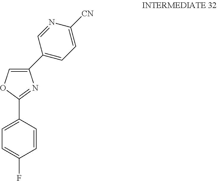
C1=CC(C2=NC(C3=CC=C([CN])N=C3)=CO2)=CC=C1F
